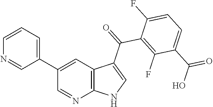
C1(C2=CC=CN=C2)=CC2=C(N=C1)NC=C2C(=O)C1=C(F)C(C(O)=O)=CC=C1F
